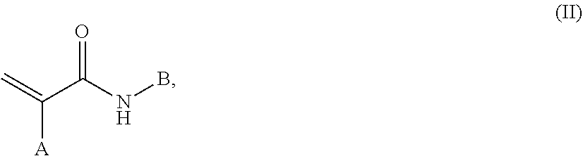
O=C(NB)C(=C)[A]
